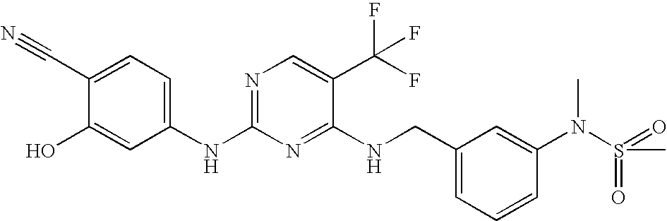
C(C1=CC=CC(N(C)S(=O)(=O)C)=C1)NC1=NC(NC2=CC=C(C#N)C(O)=C2)=NC=C1C(F)(F)F
